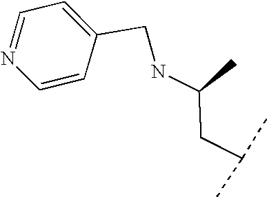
N(C(CC(C)C)C)CC1=CC=NC=C1
